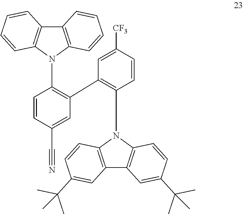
C1=CC(C#N)=CC(C2=C(N3C4=C(C5=C3C=CC(C(C)(C)C)=C5)C=C(C(C)(C)C)C=C4)C=CC([CF3])=C2)=C1N1C2=C(C3=C1C=CC=C3)C=CC=C2
